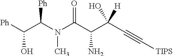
[Ph]C(C(N(C(C(C(O)([H])C#C[TIPS])N)=O)C)[Ph])O
